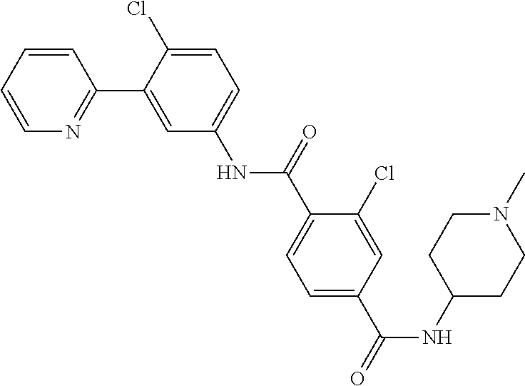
C1=CC=CN=C1C1=CC(NC(C2=CC=C(C(=O)NC3CCN(C)CC3)C=C2Cl)=O)=CC=C1Cl
